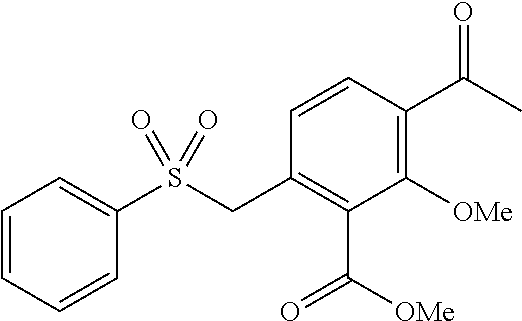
C1=CC=CC(S(CC2=C(C([OMe])=O)C([OMe])=C(C(C)=O)C=C2)(=O)=O)=C1
